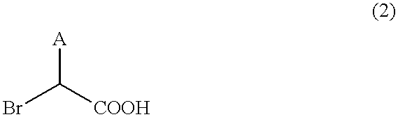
BrC([COOH])[A]
